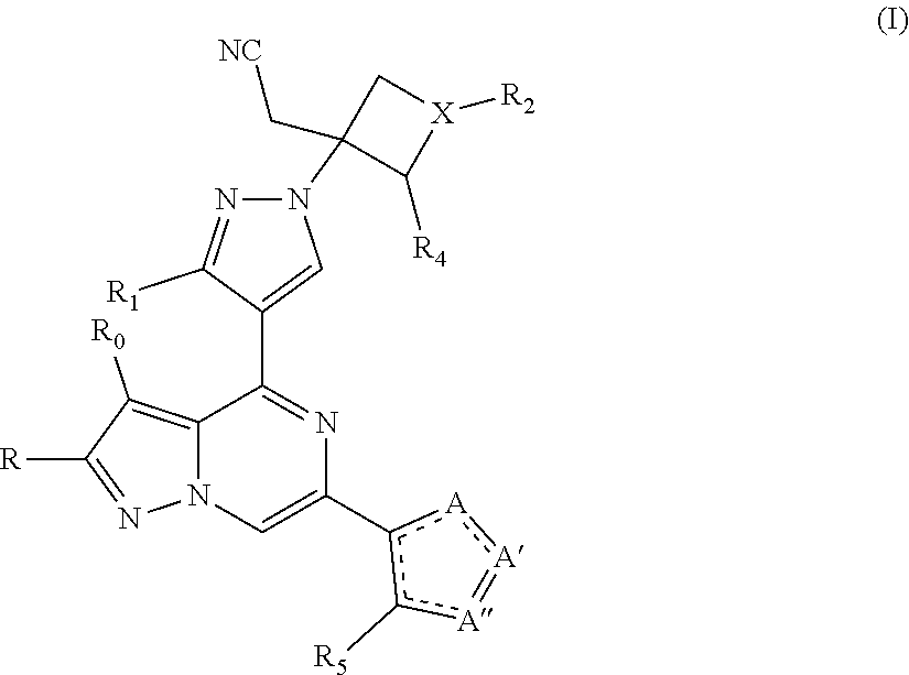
C12=C([R0])C([R])=NN1C=C(c1c([R5])[A]=[A]:[A]1)N=C2C1=CN(C2(C[NC])C([R4])[X]([R2])C2)N=C1[R1]
